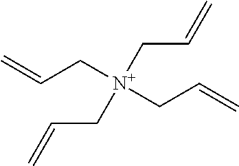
C(C[N+](CC=C)(CC=C)CC=C)=C
